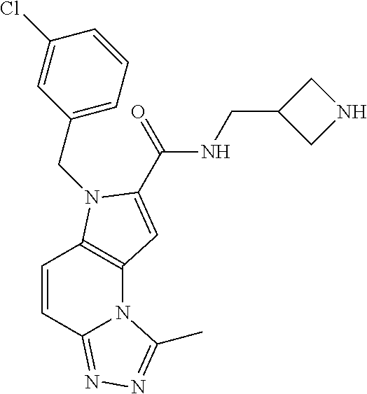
C1=CC2=NN=C(C)N2C2=C1N(CC1=CC=CC(Cl)=C1)C(C(NCC1CNC1)=O)=C2
